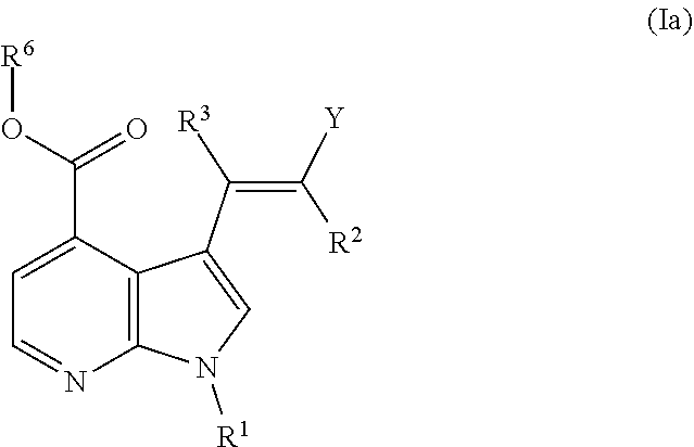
C(=C([Y])[R2])(C1=CN([R1])C2=C1C(C(O[R6])=O)=CC=N2)[R3]
